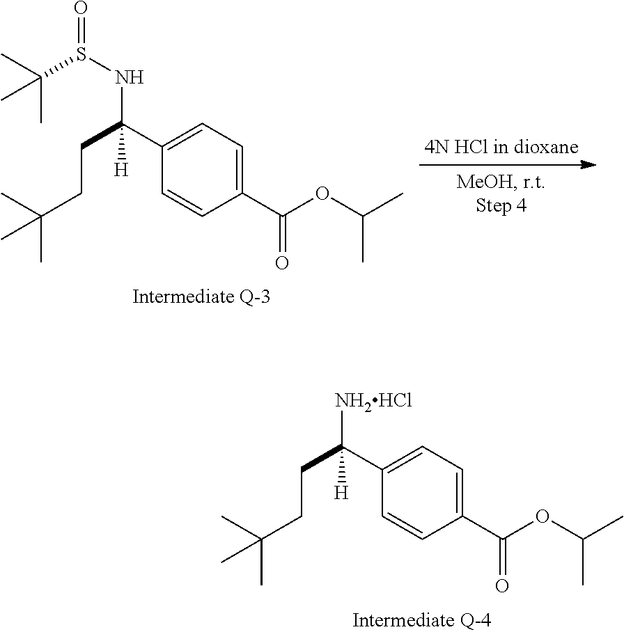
C1(C([NH2HCl])(CCC(C)(C)C)[H])=CC=C(C(OC(C)C)=O)C=C1.C1(C(NS(C(C)(C)C)=O)(CCC(C)(C)C)[H])=CC=C(C(OC(C)C)=O)C=C1
